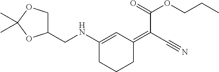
C1(CNC2=CC(=C(C#N)C(=O)OCCC)CCC2)COC(C)(C)O1
